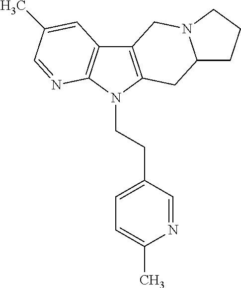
C12=C(N(CCC3=CC=C(C)N=C3)C3=C1C=C(C)C=N3)CC1N(C2)CCC1
